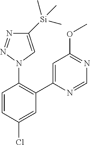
C1=CC(Cl)=CC(C2=CC(OC)=NC=N2)=C1N1C=C([Si](C)(C)C)N=N1
